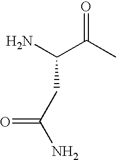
C(C(C)=O)(N)CC(=O)N
